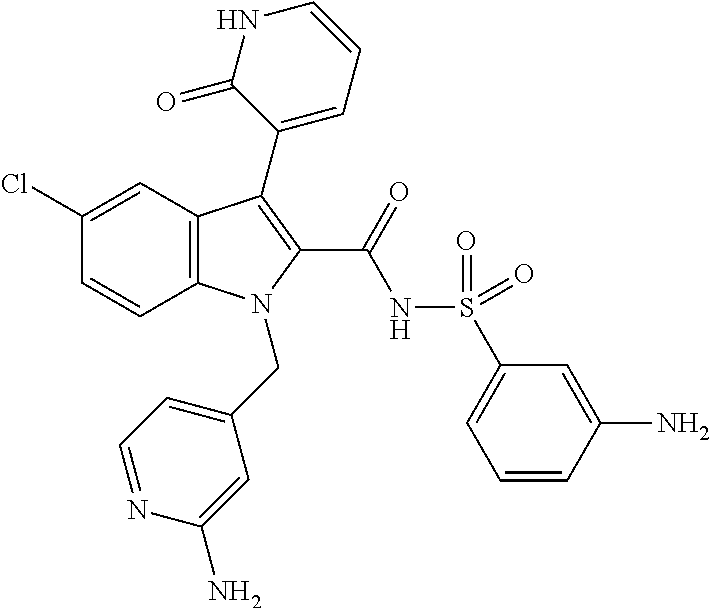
C12=C(C=C(Cl)C=C1)C(C1=CC=CNC1=O)=C(C(=O)NS(C1=CC=CC(N)=C1)(=O)=O)N2CC1=CC=NC(N)=C1
